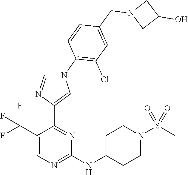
C1(C(F)(F)F)=CN=C(NC2CCN(S(C)(=O)=O)CC2)N=C1C1=CN(C2=C(Cl)C=C(CN3CC(O)C3)C=C2)C=N1
